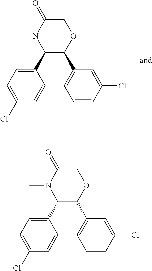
C1(C2=CC=C(Cl)C=C2)C(C2=CC=CC(Cl)=C2)OCC(=O)N1C.C1(C2=CC=C(Cl)C=C2)C(C2=CC=CC(Cl)=C2)OCC(=O)N1C
